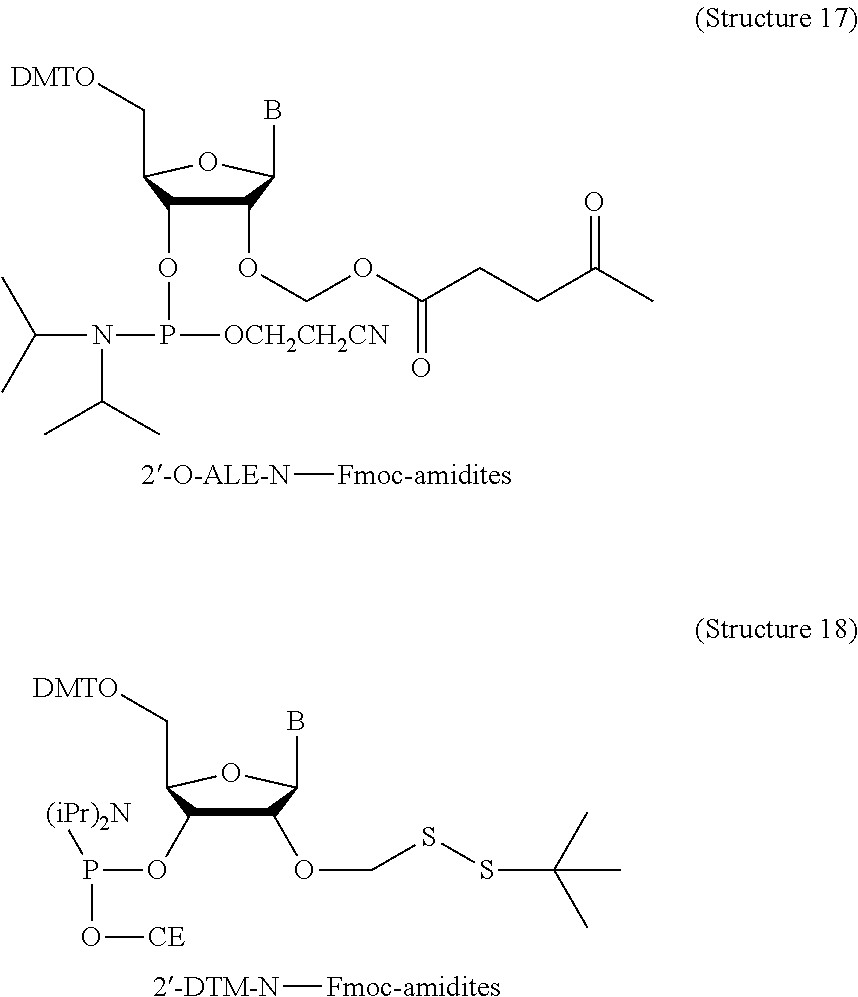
C1(OCOC(CCC(C)=O)=O)C(OP([OCH2CH2CN])N(C(C)C)C(C)C)C(C[DMTO])OC1B.[2-O-ALE-N][Fmoc-amidites].C1(OCSSC(C)(C)C)C(OP(O[CE])[(iPr)2N])C(C[DMTO])OC1B.[2-DTM-N][Fmoc-amidites]
